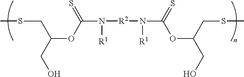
C(C(CO)OC(N([R1])[R2]N([R1])C(=S)OC(CO)CSC)=S)SC
